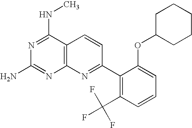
C12=C(C(NC)=NC(N)=N1)C=CC(C1=C(C(F)(F)F)C=CC=C1OC1CCCCC1)=N2
